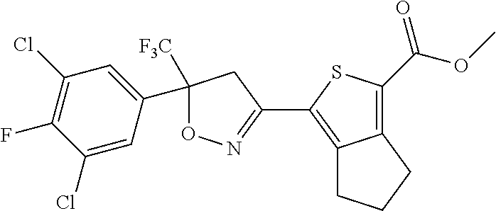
C12=C(C(=O)OC)SC(C3=NOC([F3C])(C4=CC(Cl)=C(F)C(Cl)=C4)C3)=C1CCC2
